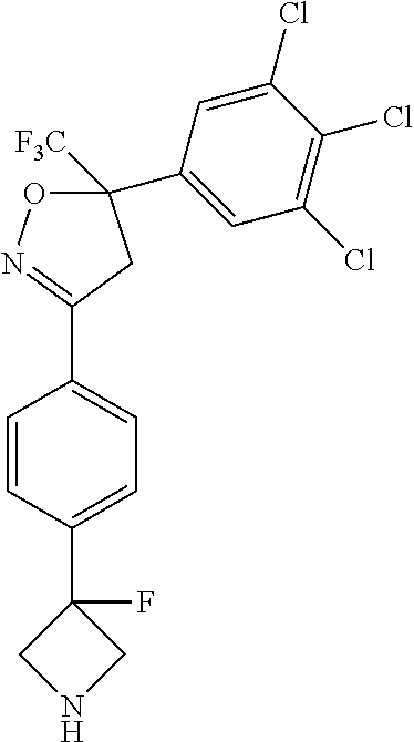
C1=CC(C2(F)CNC2)=CC=C1C1=NOC(C2=CC(Cl)=C(Cl)C(Cl)=C2)([F3C])C1
